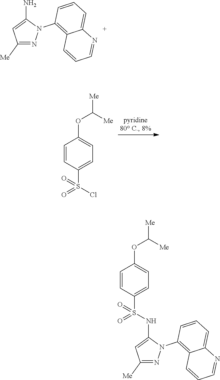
C1([Me])=NN(C2=C3C(=CC=C2)N=CC=C3)C(N)=C1.C1=CC(S(Cl)(=O)=O)=CC=C1OC([Me])[Me].C1=CC(S(NC2=CC([Me])=NN2C2=C3C(=CC=C2)N=CC=C3)(=O)=O)=CC=C1OC([Me])[Me]
